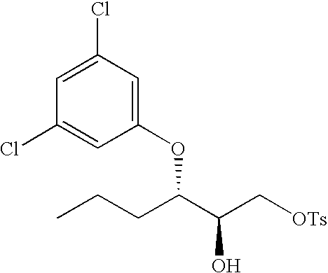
O(C(CCC)C(C[OTs])O)C1=CC(Cl)=CC(Cl)=C1
